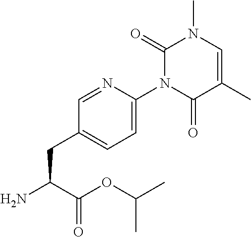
C1=NC(N2C(=O)C(C)=CN(C)C2=O)=CC=C1CC(N)C(OC(C)C)=O
